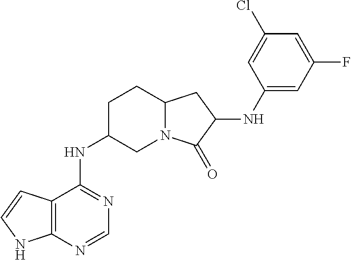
C12=C(N=CN=C1NC1CN3C(CC1)CC(NC1=CC(F)=CC(Cl)=C1)C3=O)NC=C2
